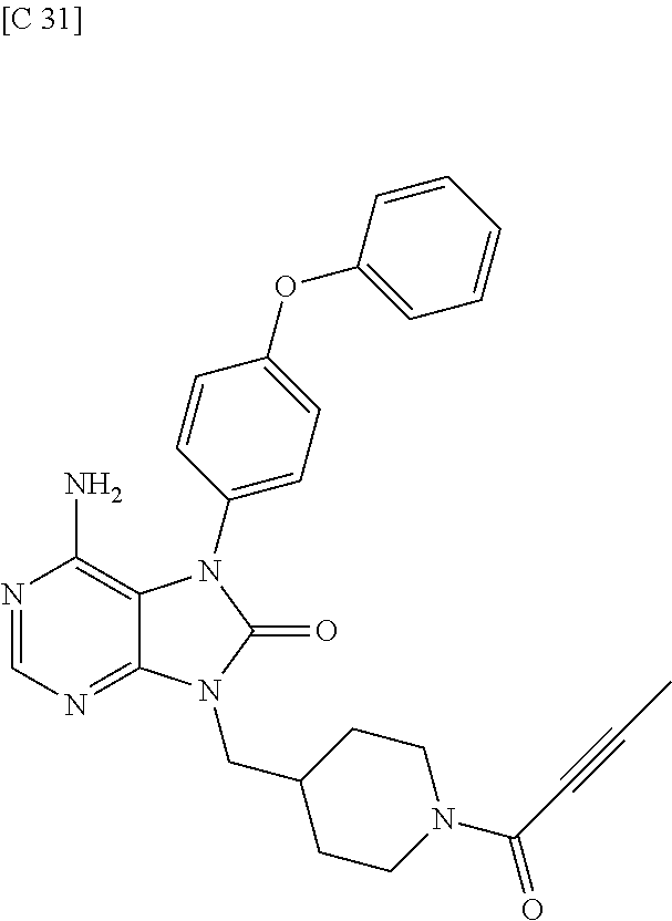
N1=CN=C2C(=C1N)N(C1=CC=C(OC3=CC=CC=C3)C=C1)C(=O)N2CC1CCN(C(C#CC)=O)CC1
